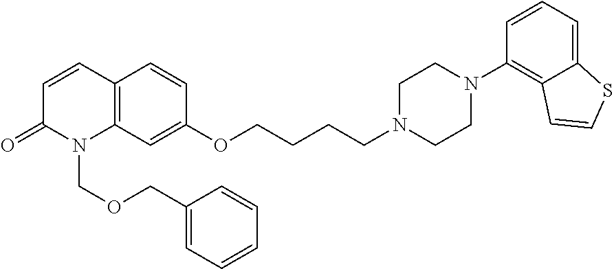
C12=C(C=C(OCCCCN3CCN(C4=C5C(=CC=C4)SC=C5)CC3)C=C1)N(COCC1=CC=CC=C1)C(=O)C=C2
